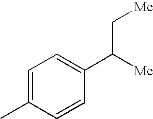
C1=C(C)C=CC(C([Me])C[Me])=C1
